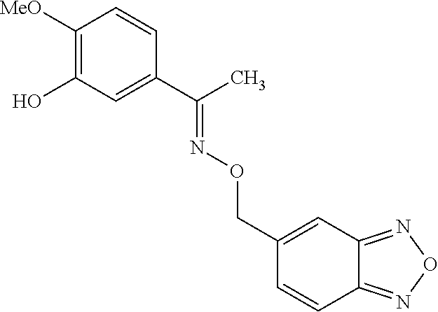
C1([MeO])=C(O)C=C(C(C)=NOCC2=CC3=NON=C3C=C2)C=C1
